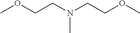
COCCN(CCOC)C
